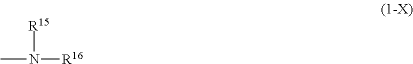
CN([R15])[R16]
